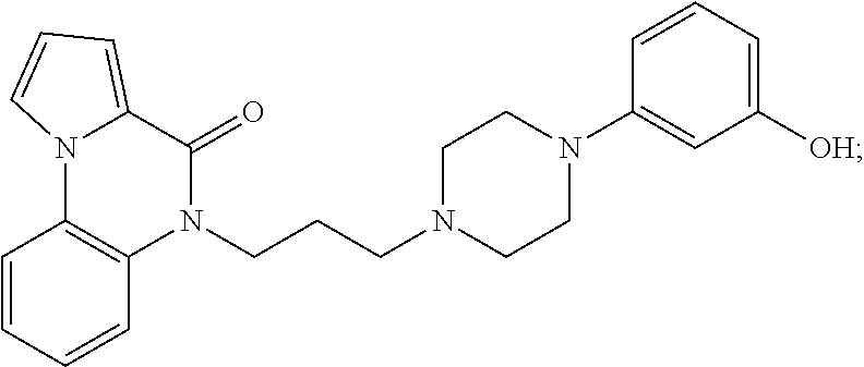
C1=CC2=C(C=C1)N(CCCN1CCN(C3=CC([OH])=CC=C3)CC1)C(=O)C1=CC=CN21
